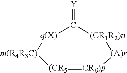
[Y]=C1[q(X)][m(R4R3C)][(CR5]=[CR6)p][(A)r][(CR1R2)n]1
